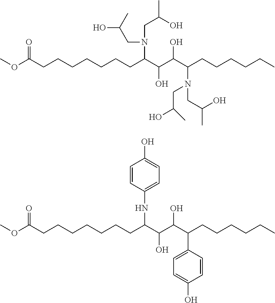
O(C(CCCCCCCC(C(C(C(CCCCCC)N(CC(O)C)CC(O)C)O)O)N(CC(O)C)CC(C)O)=O)C.O(C(CCCCCCCC(C(C(C(CCCCCC)C1=CC=C(O)C=C1)O)O)NC1=CC=C(O)C=C1)=O)C
